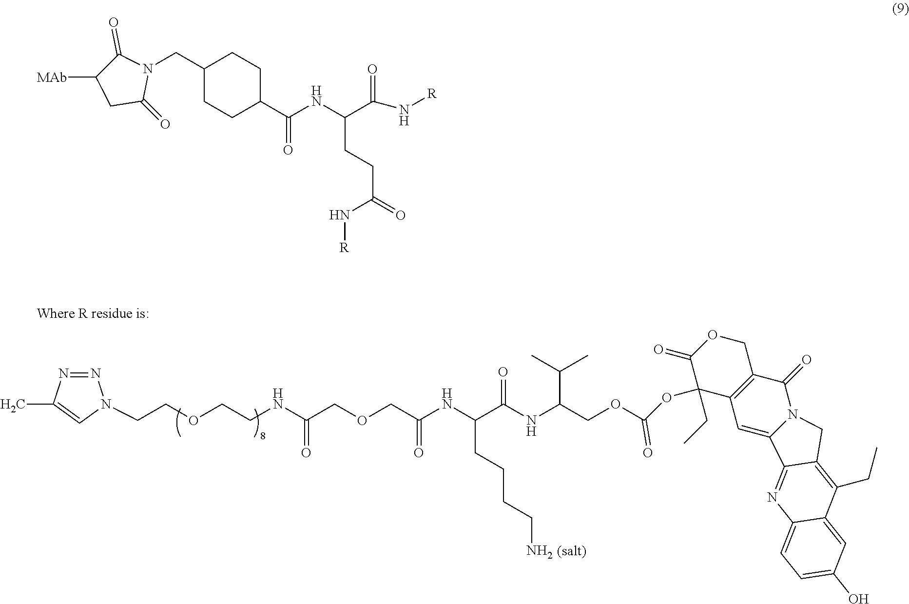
C(COCCNC(COCC(=O)NC(CCCCN)C(=O)NC(C(C)C)COC(OC1(CC)C2=C(COC1=O)C(=O)N1C(=C2)C2=NC3=CC=C(O)C=C3C(CC)=C2C1)=O)=O)N1N=NC(C)=C1.C1(=O)C([MAb])CC(=O)N1CC1CCC(C(NC(C(=O)N[R])CCC(=O)N[R])=O)CC1
